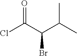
ClC(C(C(C)C)Br)=O
